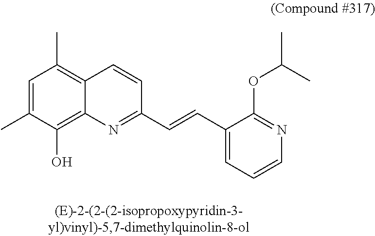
C1=C(C)C(O)=C2C(=C1C)C=CC(C=CC1=CC=CN=C1OC(C)C)=N2
